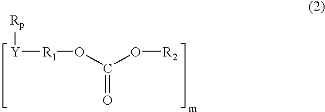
[Rp][Y][R1]OC(O[R2])=O
